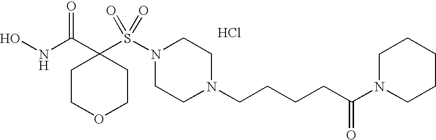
ONC(C1(S(N2CCN(CCCCC(=O)N3CCCCC3)CC2)(=O)=O)CCOCC1)=O.Cl
